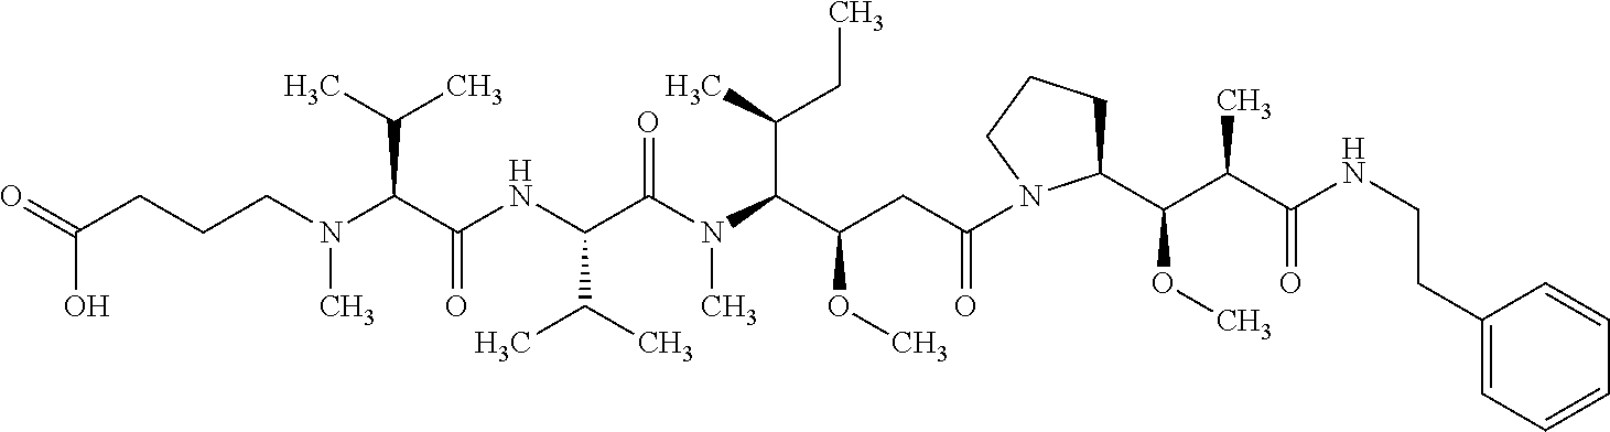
N(C(C(NC(C(C)C)C(N(C)C(C(C)CC)C(CC(=O)N1C(C(C(C(=O)NCCC2=CC=CC=C2)C)OC)CCC1)OC)=O)=O)C(C)C)(C)CCCC(=O)O
